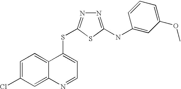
C1=C(Cl)C=C2C(=C1)C(SC1=NN=C(NC3=CC(OC)=CC=C3)S1)=CC=N2
